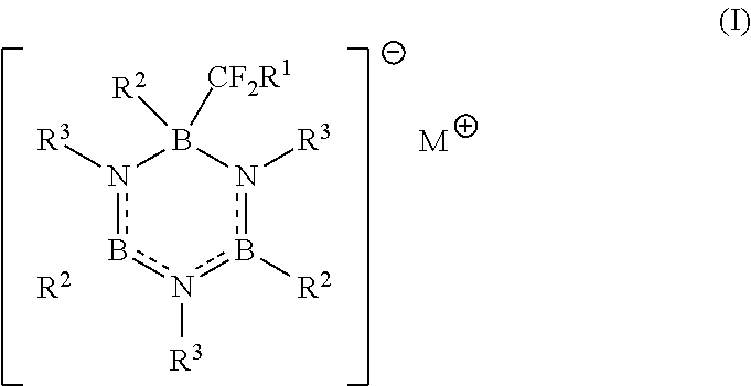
n1([R3])bn([R3])b([R2])n([R3])B1([CF2R1])[R2].[R2].[M]
